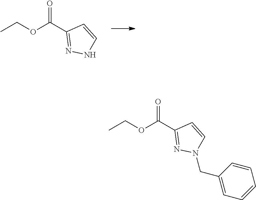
C1(C(OCC)=O)=NN(CC2=CC=CC=C2)C=C1.C1(C(OCC)=O)=NNC=C1
